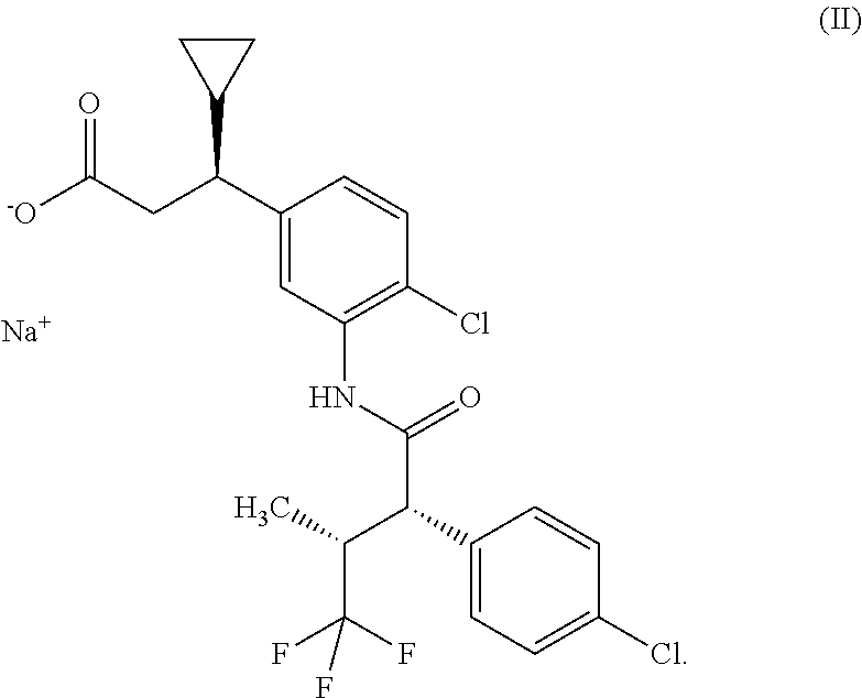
[-O]C(CC(C1=CC(NC(C(C2=CC=C(Cl)C=C2)C(C)C(F)(F)F)=O)=C(Cl)C=C1)C1CC1)=O.[Na]
